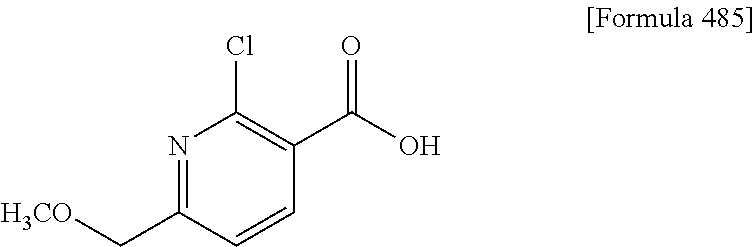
N1=C(C[H3CO])C=CC(C(O)=O)=C1Cl
